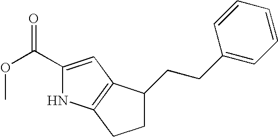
C1(C(OC)=O)=CC2=C(N1)CCC2CCC1=CC=CC=C1
